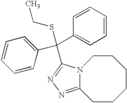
N12C(=NN=C1C(C1=CC=CC=C1)(C1=CC=CC=C1)SCC)CCCCCC2
